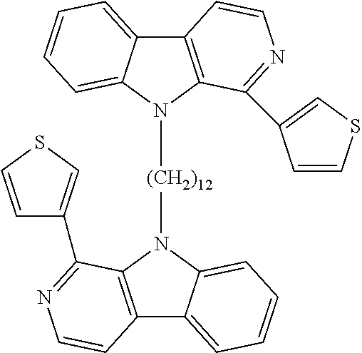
C12=C(N([(CH2)12]N3C4=C(C5=CC=CC=C35)C=CN=C4C3=CSC=C3)C3=CC=CC=C13)C(C1=CSC=C1)=NC=C2
